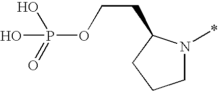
C1N(*)C(CCOP(O)(=O)O)CC1
